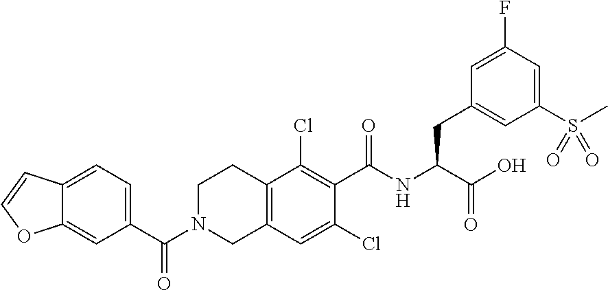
C1(C(N2CC3=C(CC2)C(Cl)=C(C(NC(C(O)=O)CC2=CC(S(C)(=O)=O)=CC(F)=C2)=O)C(Cl)=C3)=O)=CC=C2C(=C1)OC=C2
